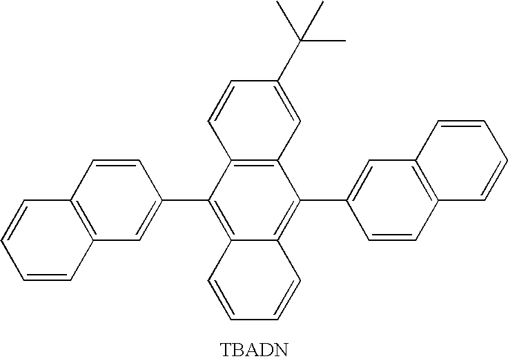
C12=C(C=C(C(C)(C)C)C=C1)C(C1=CC3=C(C=C1)C=CC=C3)=C1C(=C2C2=CC3=C(C=C2)C=CC=C3)C=CC=C1
